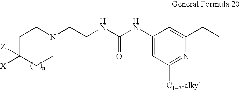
C1C([X])([Z])CCN(CCNC(NC2=CC([C17-alkyl])=NC(CC)=C2)=O)C1
